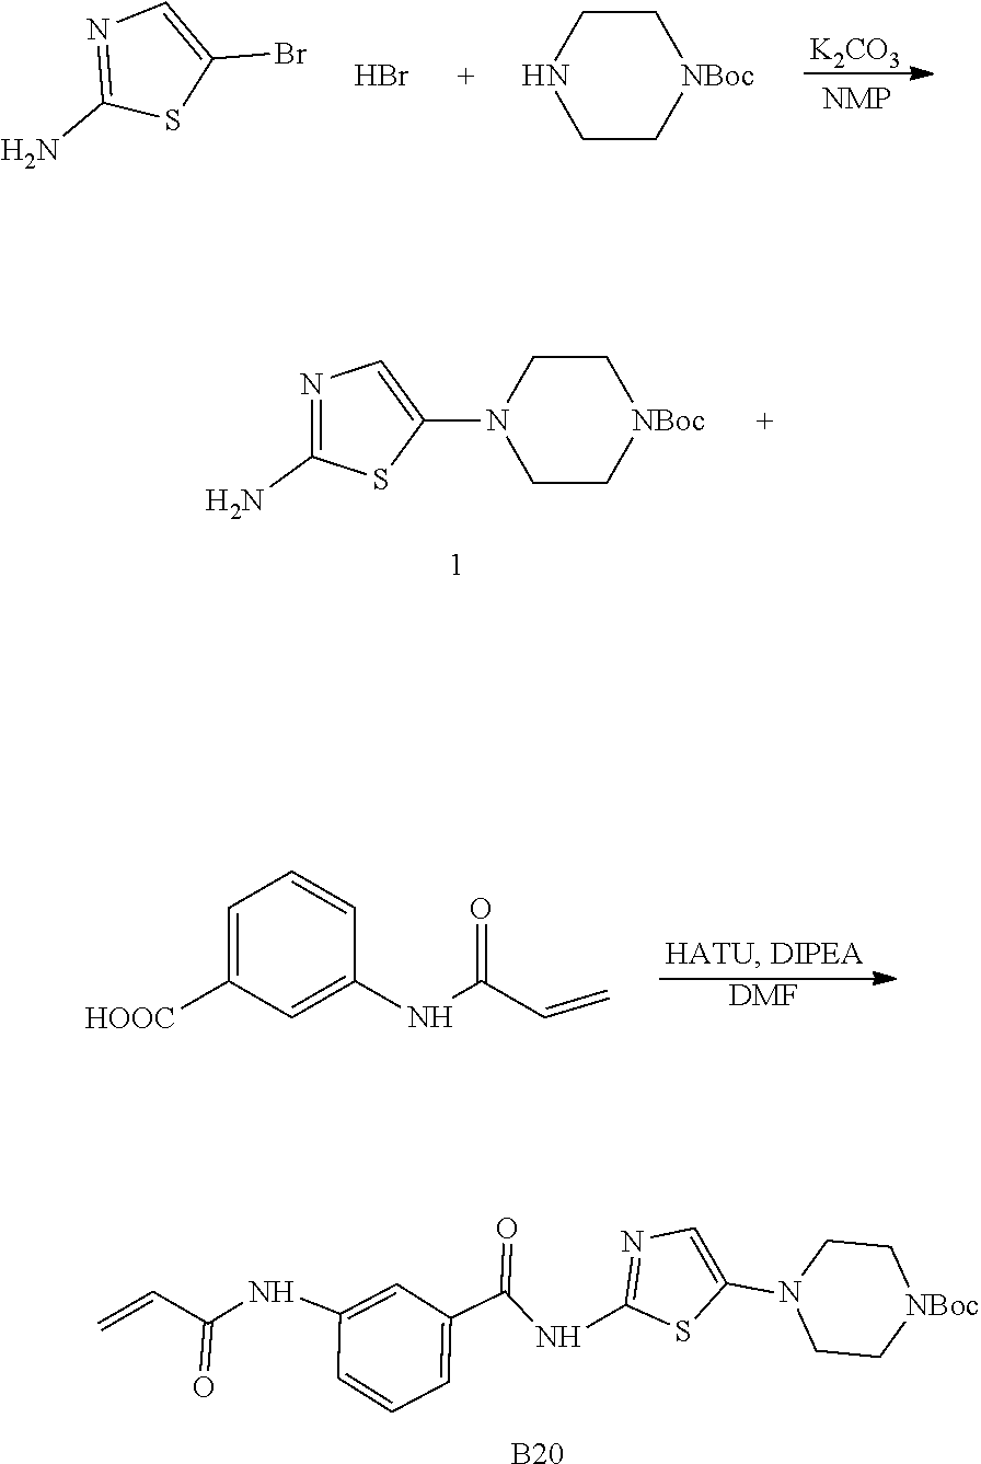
C1=CC=C(C(NC2=NC=C(N3CC[NBoc]CC3)S2)=O)C=C1NC(C=C)=O.[B20].C1=C(N2CC[NBoc]CC2)SC(N)=N1.[DMF].C1=C([HOOC])C=C(NC(C=C)=O)C=C1.[K2CO3].C1=C(Br)SC(N)=N1.Br.C1C[NBoc]CCN1
